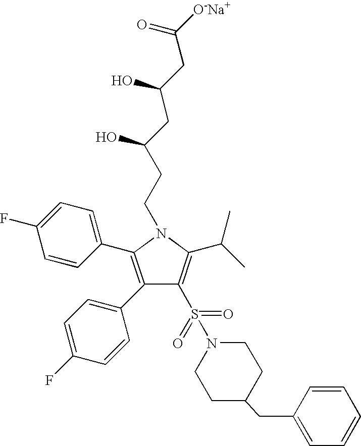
C1(C2=CC=C(F)C=C2)=C(C2=CC=C(F)C=C2)N(CCC(O)CC(O)CC([O-Na+])=O)C(C(C)C)=C1S(N1CCC(CC2=CC=CC=C2)CC1)(=O)=O
